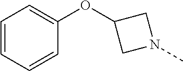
C1=CC=CC(OC2CN(C)C2)=C1
